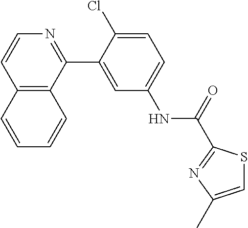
C12=C(C(C3=CC(NC(=O)C4=NC(C)=CS4)=CC=C3Cl)=NC=C1)C=CC=C2
